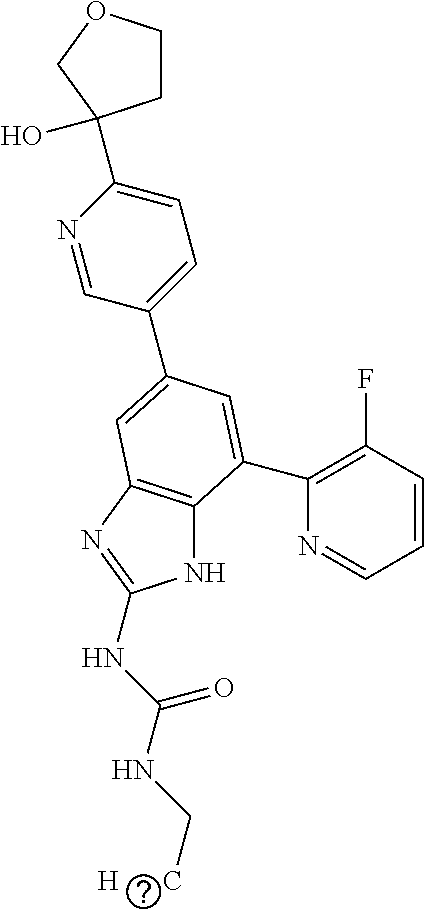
N1C2=C(N=C1NC(NC[H      C])=O)C=C(C1=CC=C(C3(O)CCOC3)N=C1)C=C2C1=C(F)C=CC=N1
